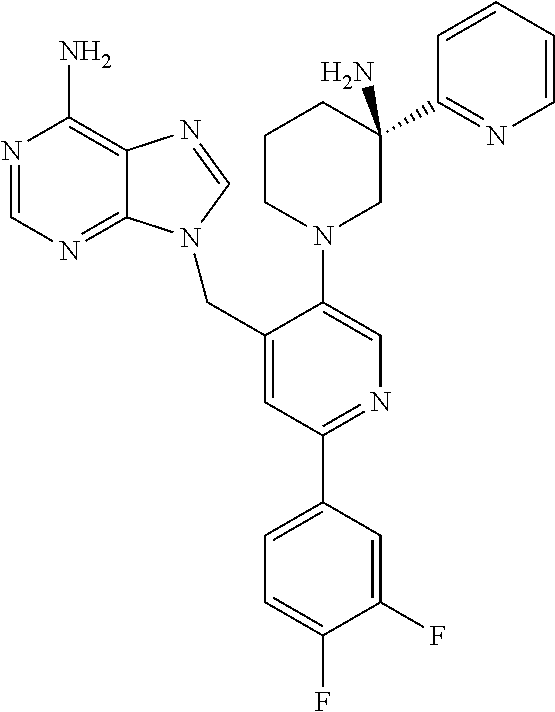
C12=C(N)N=CN=C1N(CC1=CC(C3=CC=C(F)C(F)=C3)=NC=C1N1CC(C3=NC=CC=C3)(N)CCC1)C=N2
